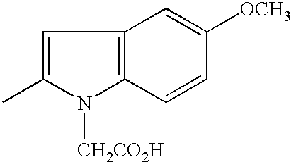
C1=C(C)N([CH2CO2H])C2=C1C=C([OCH3])C=C2
